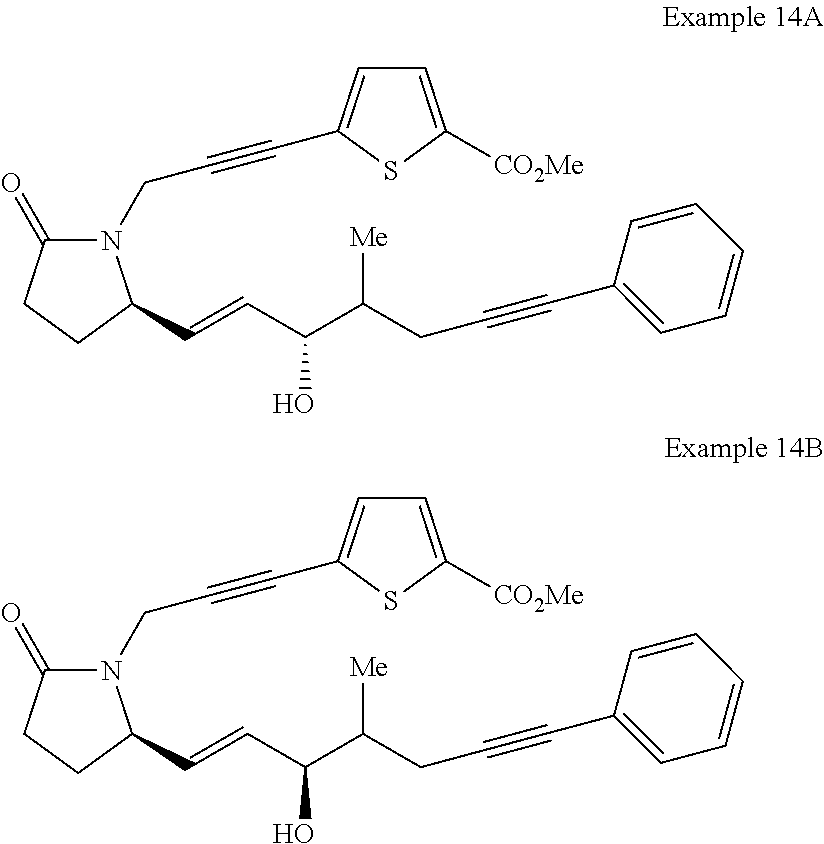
C(CN1C(=O)CCC1C=CC(C(CC#CC1=CC=CC=C1)[Me])O)#CC1=CC=C([CO2Me])S1.C(CN1C(=O)CCC1C=CC(C(CC#CC1=CC=CC=C1)[Me])O)#CC1=CC=C([CO2Me])S1
